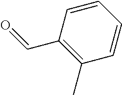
C1=CC(C=O)=C(C)C=C1
